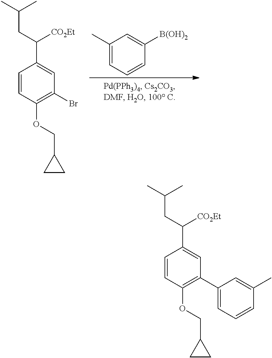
C1(C)=CC=CC([B(OH)2])=C1.C1=CC(OCC2CC2)=C(Br)C=C1C(CC(C)C)[CO2Et].C1=CC(OCC2CC2)=C(C2=CC=CC(C)=C2)C=C1C(CC(C)C)[CO2Et]
